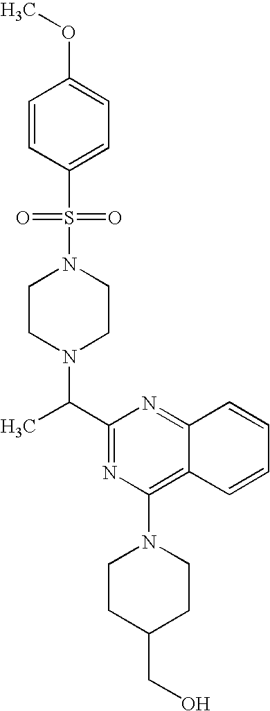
C(C)(N1CCN(S(=O)(=O)C2=CC=C(OC)C=C2)CC1)C1=NC(N2CCC(CO)CC2)=C2C=CC=CC2=N1
